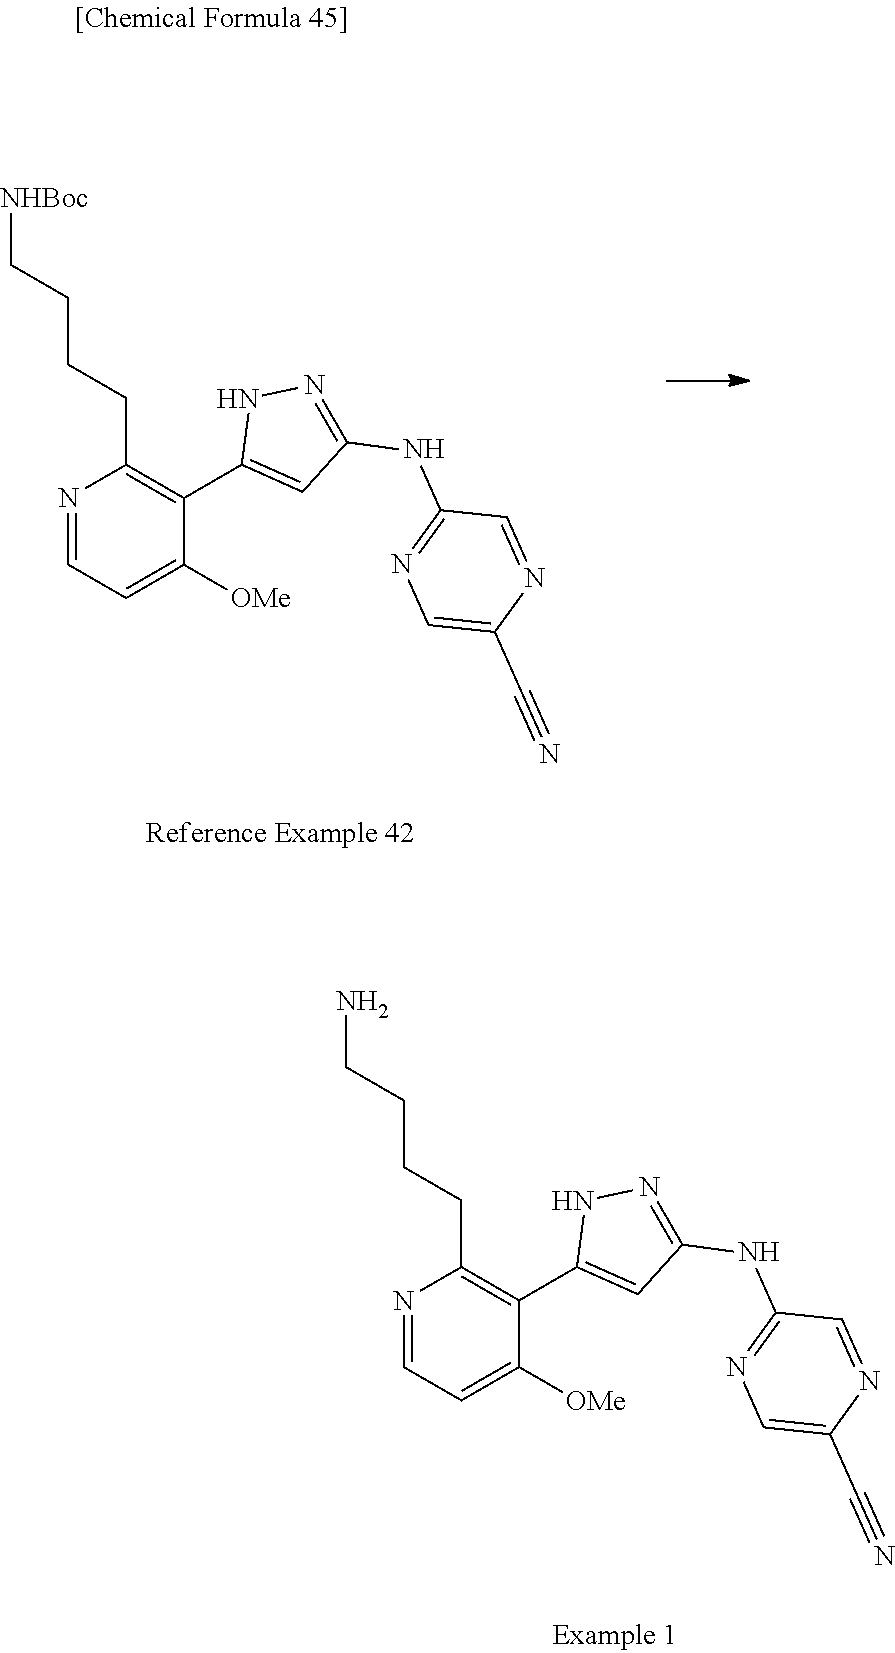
N1=CC=C([OMe])C(C2=CC(NC3=NC=C(C#N)N=C3)=NN2)=C1CCCC[NHBoc].N1=CC=C([OMe])C(C2=CC(NC3=NC=C(C#N)N=C3)=NN2)=C1CCCCN
